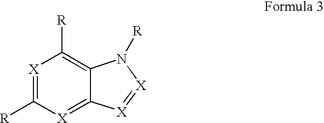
[X]1=C([R])[X]=C2C(=C1[R])N([R])[X]=[X]2
